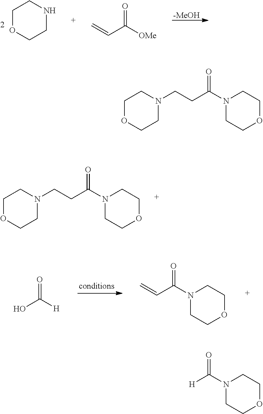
C1OCCN(CCC(N2CCOCC2)=O)C1.OC([H])=O.N1(C(C=C)=O)CCOCC1.C1OCCNC1.C=CC([OMe])=O.[-MeOH].C1OCCN(CCC(N2CCOCC2)=O)C1.N1(C([H])=O)CCOCC1
